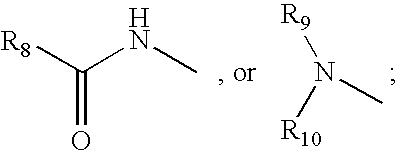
[R8]C(NC)=O.[R9]N([R10])C
